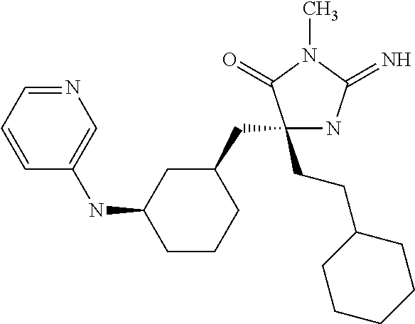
C1(CCC2CCCCC2)(CC2CC(NC3=CN=CC=C3)CCC2)NC(=N)N(C)C1=O
